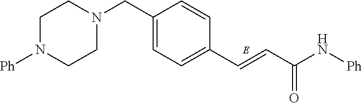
C1N([Ph])CCN(CC2=CC=C(C=CC(=O)N[Ph])C=C2)C1
